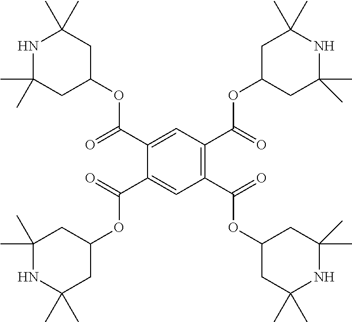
N1C(C)(C)CC(OC(C2=CC(C(=O)OC3CC(C)(C)NC(C)(C)C3)=C(C(=O)OC3CC(C)(C)NC(C)(C)C3)C=C2C(=O)OC2CC(C)(C)NC(C)(C)C2)=O)CC1(C)C
